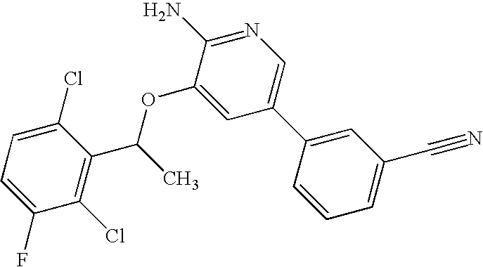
C1=C(F)C(Cl)=C(C(OC2=CC(C3=CC(C#N)=CC=C3)=CN=C2N)C)C(Cl)=C1
